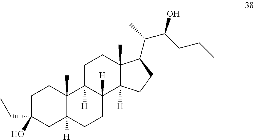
C1C(CC)(O)CC2([H])C(C)(C1)C1([H])C([H])(CC2)C2([H])C(C)(CC1)C(C(C)C(CCC)O)CC2
